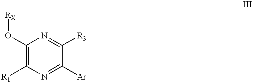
C1(O[RX])=C([R1])N=C([Ar])C([R3])=N1
